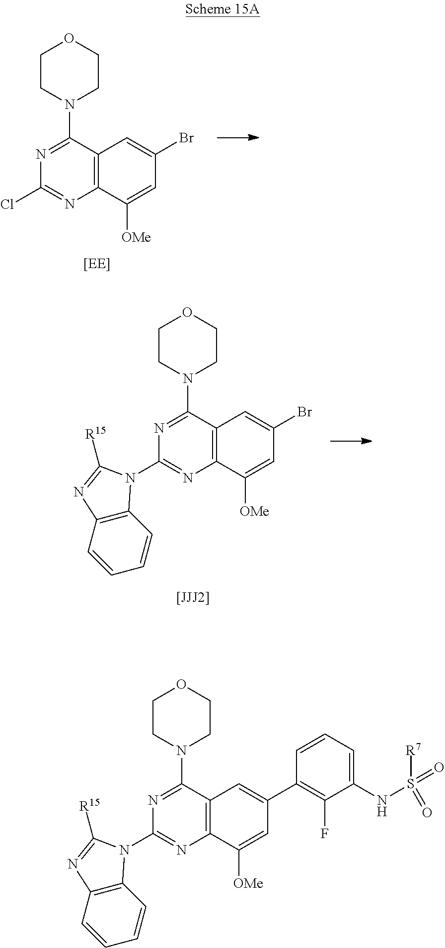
C12=C(C([OMe])=CC(Br)=C1)N=C(Cl)N=C2N1CCOCC1.[[EE]].[[JJJ2]].C12=C(C([OMe])=CC(Br)=C1)N=C(N1C3=C(C=CC=C3)N=C1[R15])N=C2N1CCOCC1.C12=C(C([OMe])=CC(C3=C(F)C(NS([R7])(=O)=O)=CC=C3)=C1)N=C(N1C3=C(C=CC=C3)N=C1[R15])N=C2N1CCOCC1
